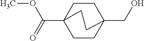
COC(=O)C12CCC(CO)(CC1)CC2
